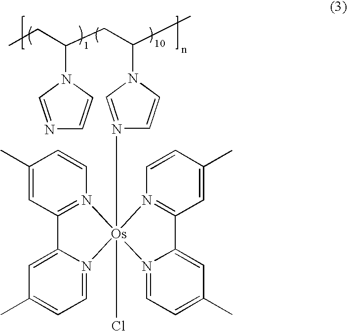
C1(C)=CC2=N(C=C1)[Os]1(Cl)(N3=CN(C(C)CC(CC)N4C=CN=C4)C=C3)(N3=CC=C(C)C=C23)N2=C(C=C(C)C=C2)C2=CC(C)=CC=N21
